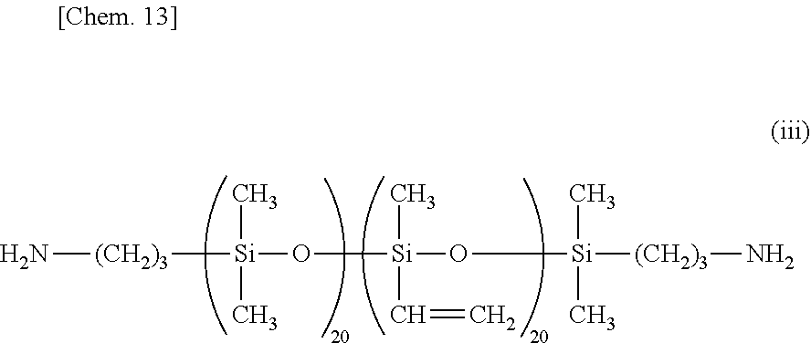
[Si](C)(C)(O[Si](C)(C=C)O[Si](C)(C)[(CH2)3]N)[(CH2)3]N
